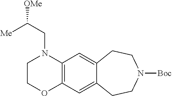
C12=C(C=C3C(=C1)CCN([Boc])CC3)N(CC([Me])[OMe])CCO2
